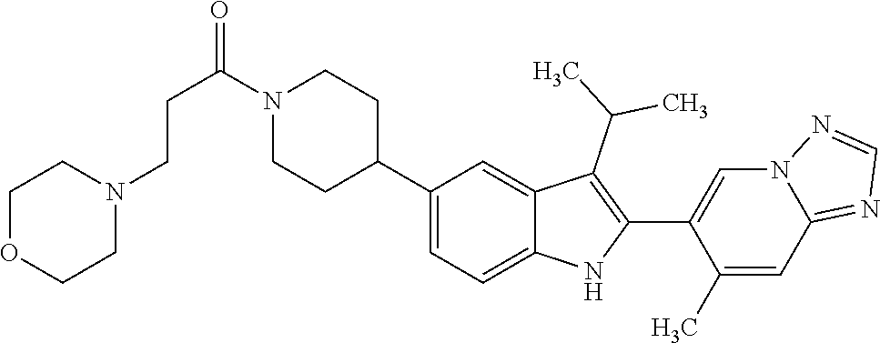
N1(C(CCN2CCOCC2)=O)CCC(C2=CC=C3C(=C2)C(C(C)C)=C(C2=CN4C(=NC=N4)C=C2C)N3)CC1
